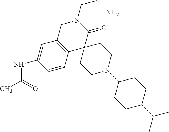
C1C2=C(C3(C(=O)N1CCN)CCN(C1CCC(C(C)C)CC1)CC3)C=CC(NC(C)=O)=C2
